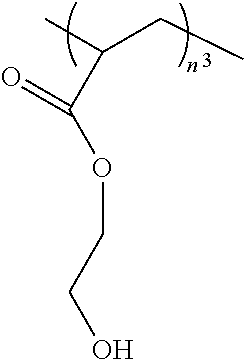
C(C)(CC)C(OCCO)=O
